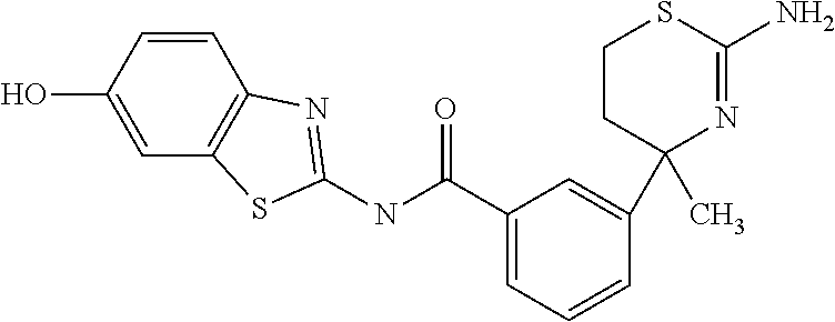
N(C(C1=CC=CC(C2(C)N=C(N)SCC2)=C1)=O)C1=NC2=C(C=C(O)C=C2)S1
